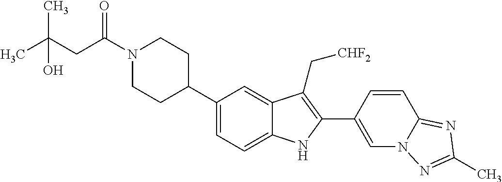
C(N1CCC(C2=CC=C3C(=C2)C(C[CHF2])=C(C2=CN4C(=NC(C)=N4)C=C2)N3)CC1)(CC(C)(C)O)=O
